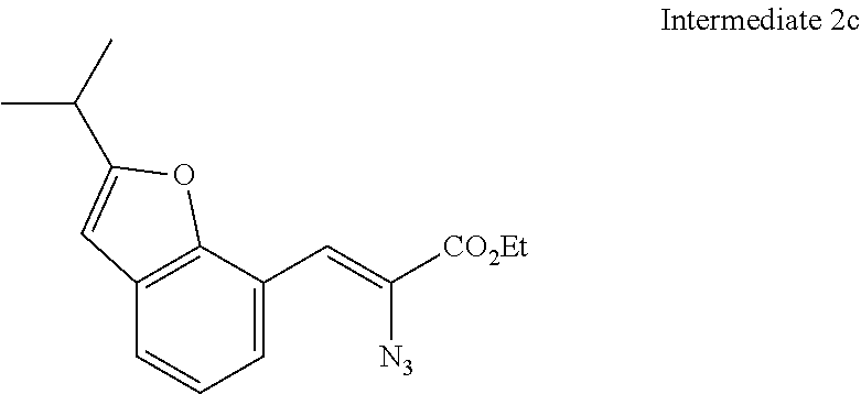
C12=C(C(C=C([N3])[CO2Et])=CC=C1)OC(C(C)C)=C2
